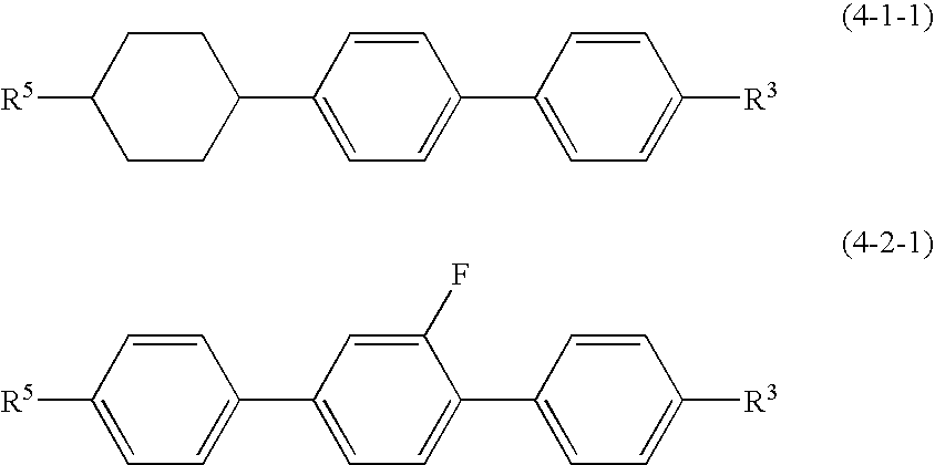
C1CC(C2=CC=C(C3=CC=C([R3])C=C3)C=C2)CCC1[R5].C1=C([R5])C=CC(C2=CC=C(C3=CC=C([R3])C=C3)C(F)=C2)=C1
